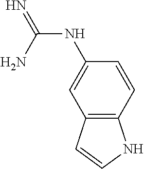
N(C(N)=N)C1=CC2=C(C=C1)NC=C2
